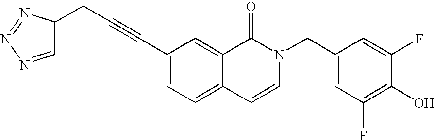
C(#CC1=CC=C2C(=C1)C(=O)N(CC1=CC(F)=C(O)C(F)=C1)C=C2)CC1C=NN=N1
